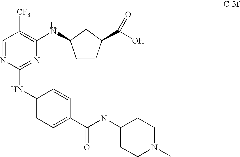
C1=NC(NC2=CC=C(C(=O)N(C3CCN(C)CC3)C)C=C2)=NC(NC2CCC(C(O)=O)C2)=C1[CF3]
